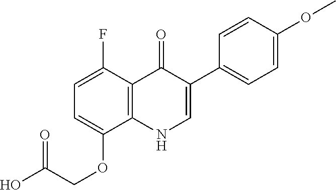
C1=C(F)C2=C(C(OCC(O)=O)=C1)NC=C(C1=CC=C(OC)C=C1)C2=O
